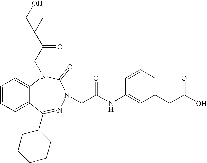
C1=CC=C2C(=C1)N(CC(C(C)(C)CO)=O)C(=O)N(CC(NC1=CC(CC(O)=O)=CC=C1)=O)N=C2C1CCCCC1
